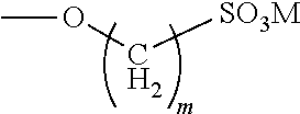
COC[SO3M]
